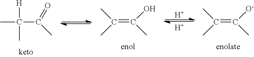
CC(C(=O)C)([H])C.CC(=C(O)C)C.[H].[H].CC(=C([O-])C)C
